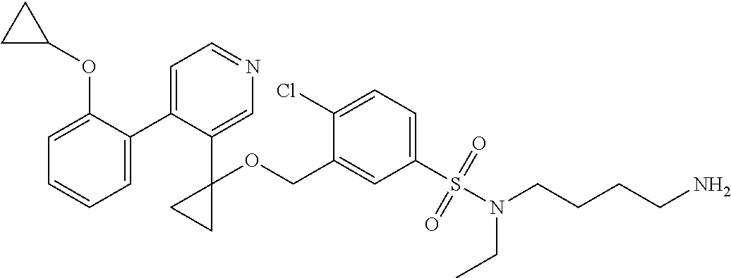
C1=C(C2=CC=NC=C2C2(OCC3=CC(S(N(CC)CCCCN)(=O)=O)=CC=C3Cl)CC2)C(OC2CC2)=CC=C1
